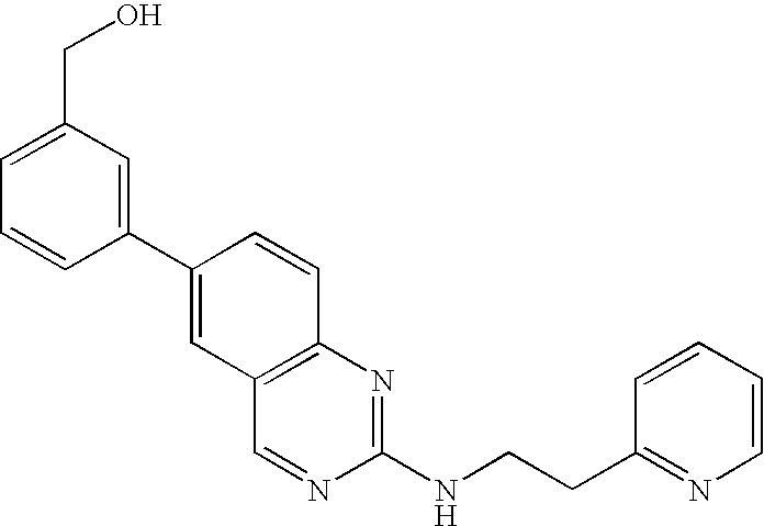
C1(C2=CC3=C(C=C2)N=C(NCCC2=NC=CC=C2)N=C3)=CC(CO)=CC=C1
